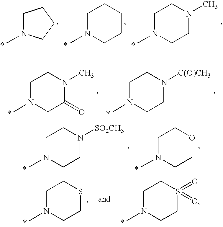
C1N(C)CCC1.C1N(C)CCCC1.C1N(C)CCN(C)C1.C1N(C)CC(=O)N(C)C1.C1N(C)CCN([C(O)CH3])C1.C1N(C)CCN([SO2CH3])C1.C1N(C)CCOC1.C1N(C)CCSC1.C1N(C)CCS(=O)(=O)C1
